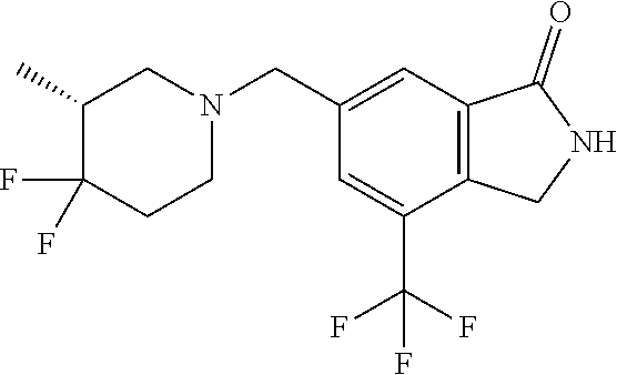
C1(C)C(F)(F)CCN(CC2=CC3=C(C(C(F)(F)F)=C2)CNC3=O)C1
